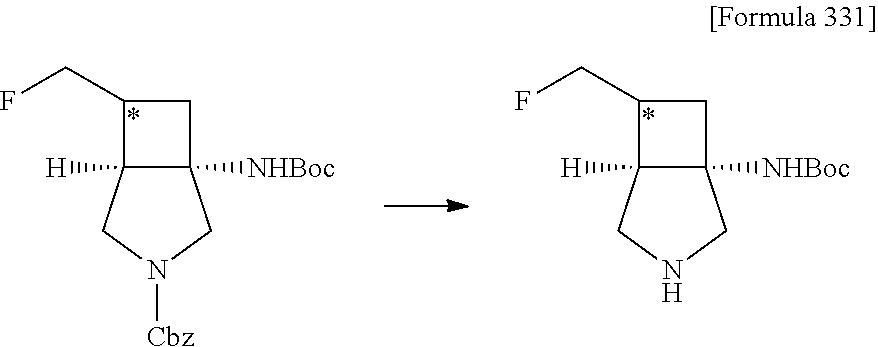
C1(CF)C2([H])C([NHBoc])(C1)CN([Cbz])C2.C1(CF)C2([H])C([NHBoc])(C1)CNC2
